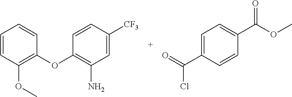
C1=CC([CF3])=CC(N)=C1OC1=C(OC)C=CC=C1.C1=C(C(=O)Cl)C=CC(C(OC)=O)=C1
